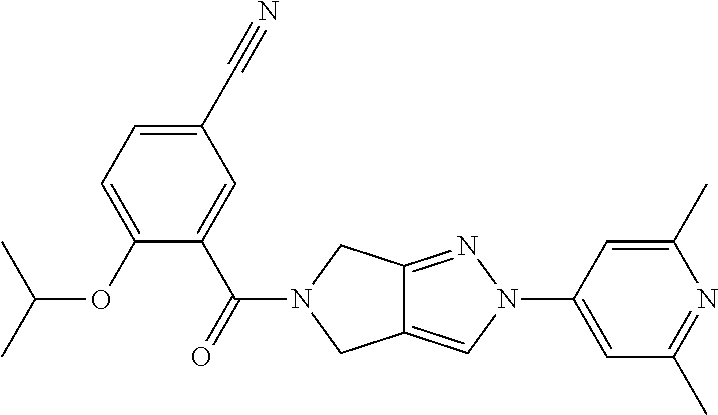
C1(C#N)=CC=C(OC(C)C)C(C(=O)N2CC3=CN(C4=CC(C)=NC(C)=C4)N=C3C2)=C1
